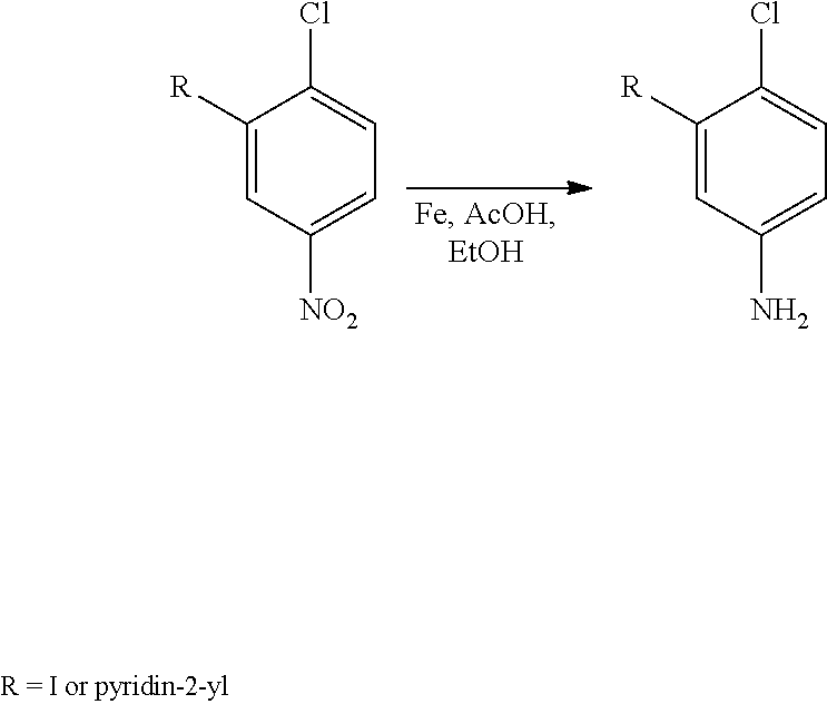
C1([R])=CC([NO2])=CC=C1Cl.C1([R])=CC(N)=CC=C1Cl
